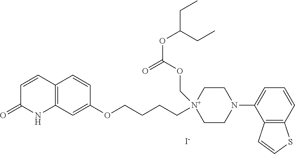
[I-].C12=C(C=C(OCCCC[N+]3(COC(OC(CC)CC)=O)CCN(C4=CC=CC5=C4C=CS5)CC3)C=C1)NC(=O)C=C2
